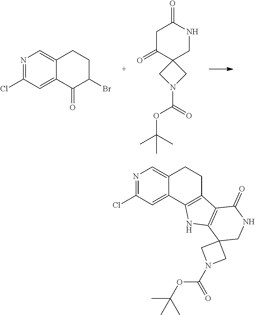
N1=C(Cl)C=C2C(=C1)CCC(Br)C2=O.C1C(=O)C2(CNC1=O)CN(C(=O)OC(C)(C)C)C2.N1=C(Cl)C=C2C(=C1)CCC1=C2NC2=C1C(=O)NCC21CN(C(=O)OC(C)(C)C)C1
